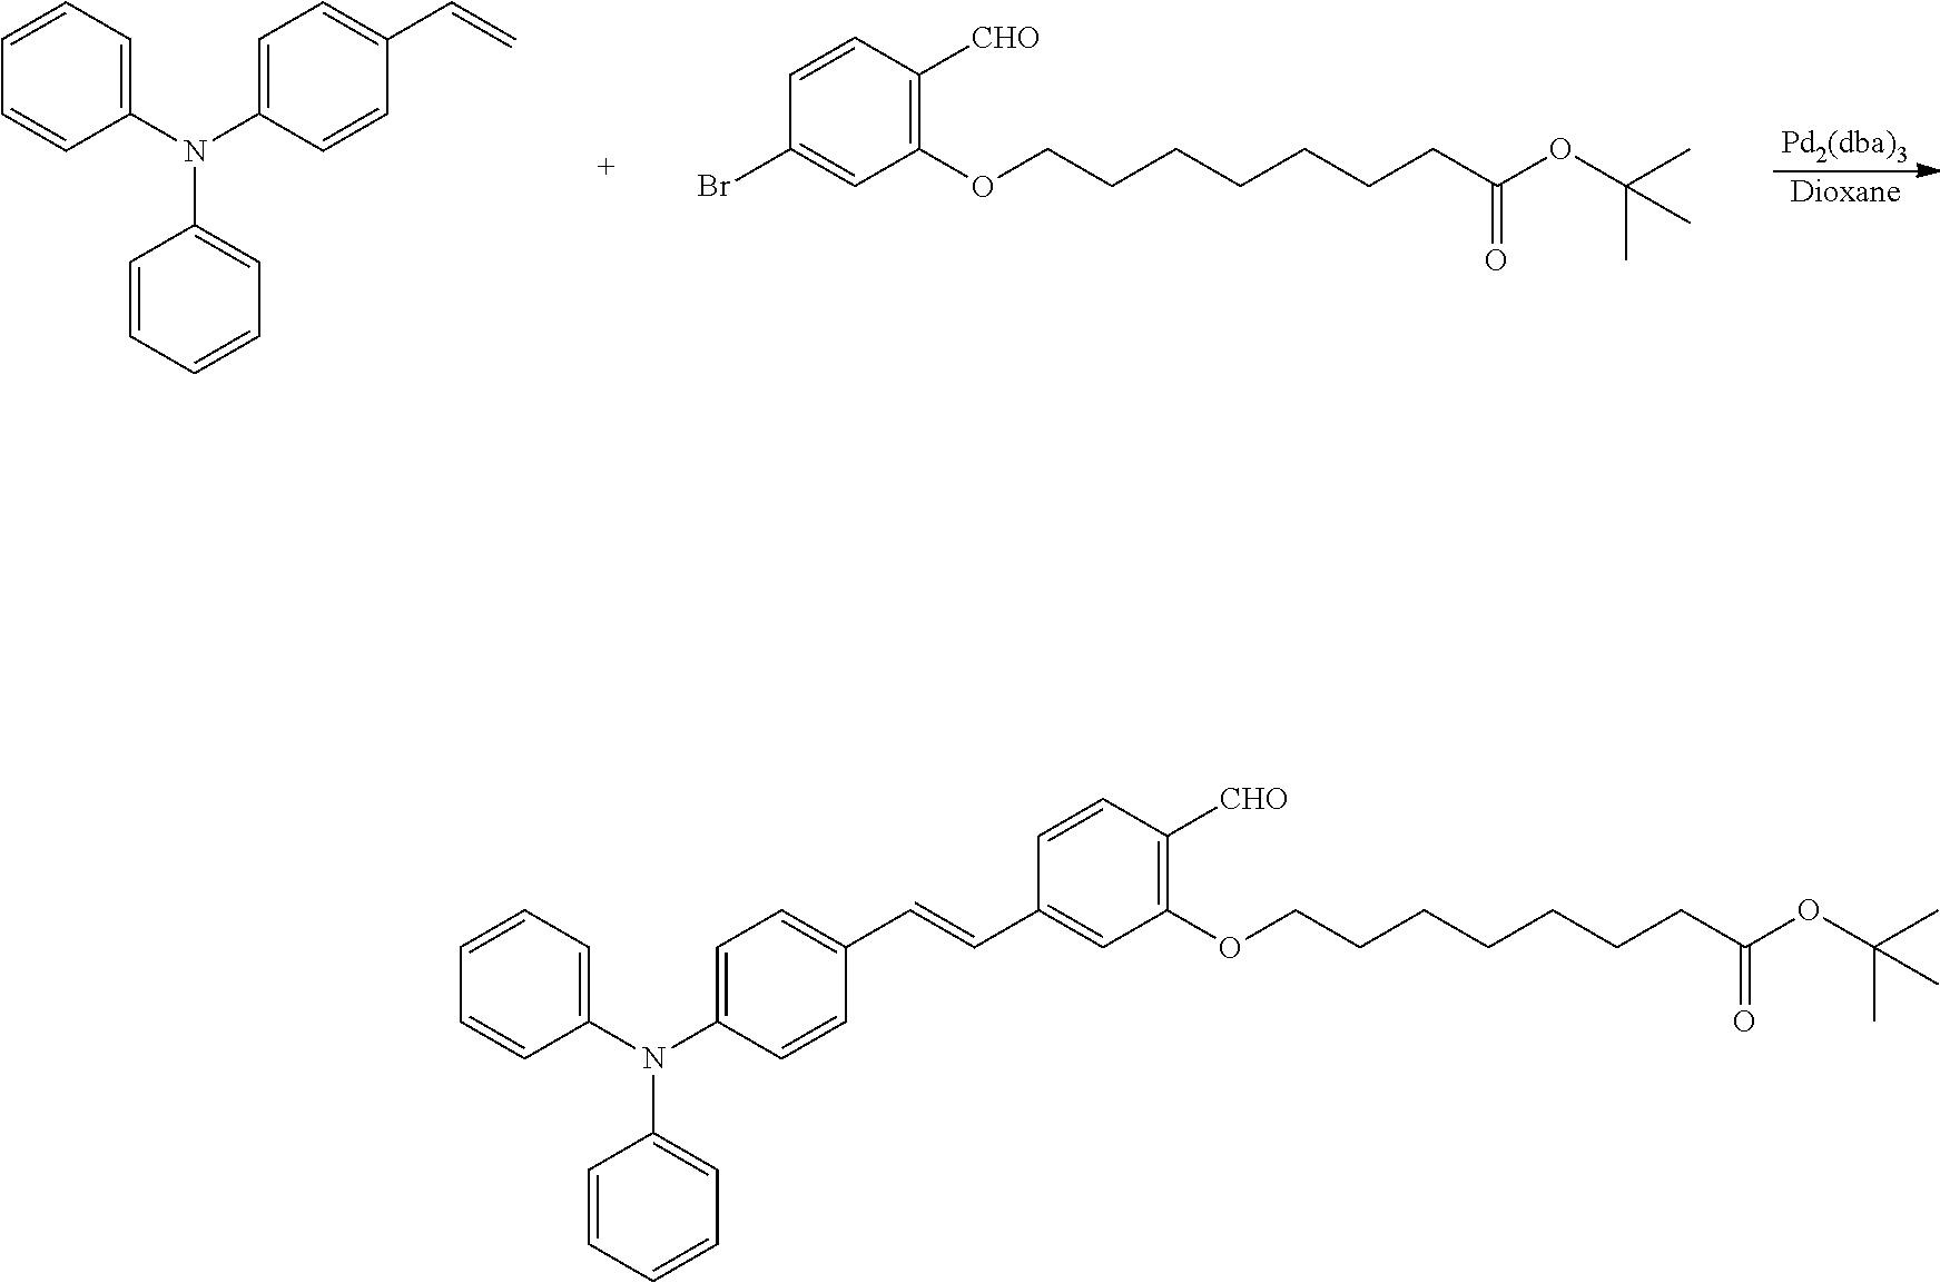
[Pd2(dba)3].[Dioxane].O(CCCCCCCC(OC(C)(C)C)=O)C1=C([CHO])C=CC(Br)=C1.C1(N(C2=CC=C(C=C)C=C2)C2=CC=CC=C2)=CC=CC=C1.C1(N(C2=CC=C(C=CC3=CC(OCCCCCCCC(OC(C)(C)C)=O)=C([CHO])C=C3)C=C2)C2=CC=CC=C2)=CC=CC=C1
